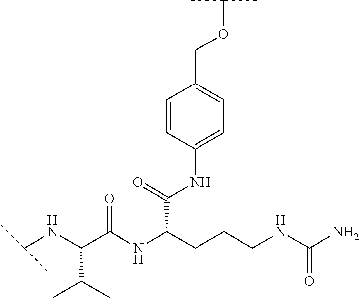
C1=CC(NC(=O)C(NC(C(NC(C)C)C(C)C)=O)CCCNC(N)=O)=CC=C1COC(C)C
